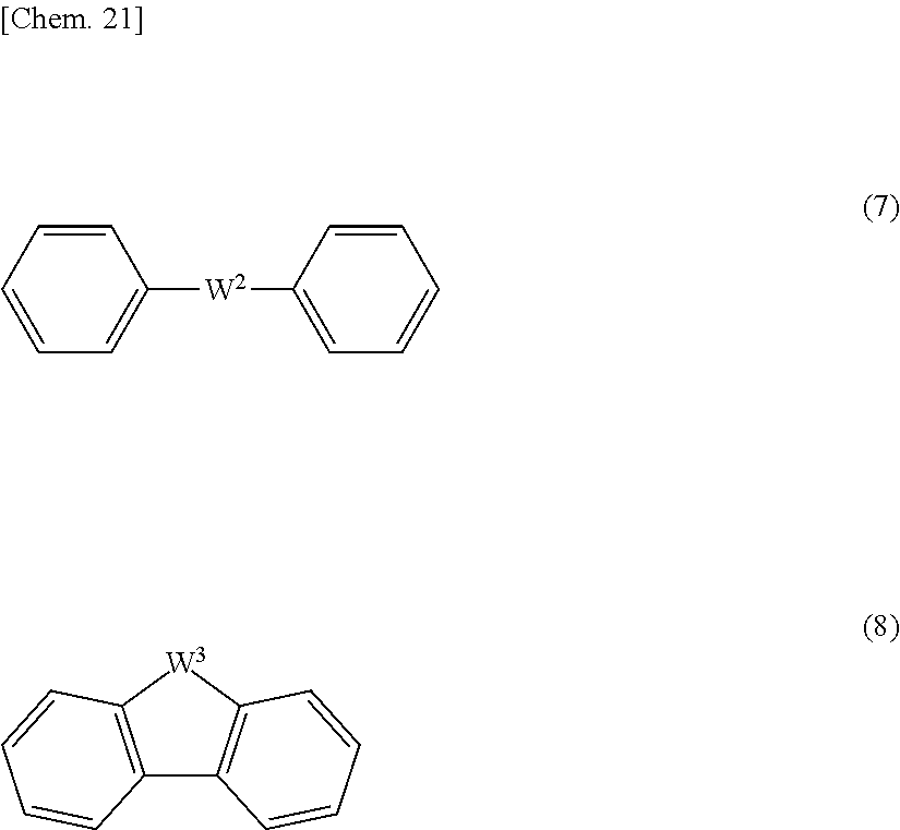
C12=C([W3]C3=C1C=CC=C3)C=CC=C2.C1=CC=CC=C1[W2]C1=CC=CC=C1
